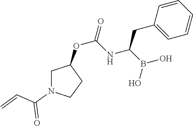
C1N(C(=O)C=C)CCC1OC(NC(CC1=CC=CC=C1)B(O)O)=O
